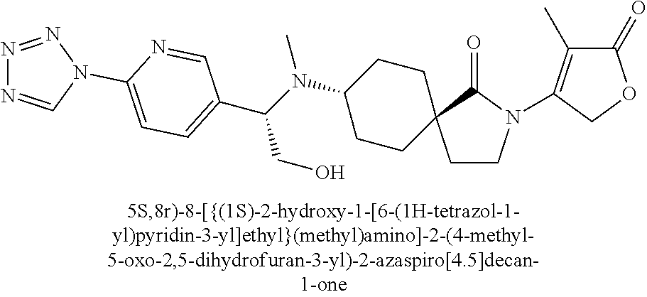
C(N(C1CCC2(CC1)CCN(C1=C(C)C(=O)OC1)C2=O)C)(C1=CC=C(N2C=NN=N2)N=C1)CO
